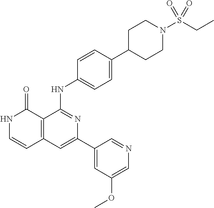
C1=CC(NC2=NC(C3=CC(OC)=CN=C3)=CC3=C2C(=O)NC=C3)=CC=C1C1CCN(S(=O)(CC)=O)CC1
